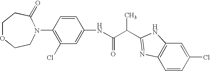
C1OCCN(C2=C(Cl)C=C(NC(C(C)C3=NC4=C(C=C(Cl)C=C4)N3)=O)C=C2)C(=O)C1
